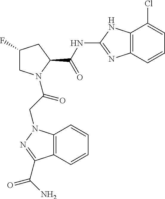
C1(F)CN(C(CN2C3=C(C=CC=C3)C(C(N)=O)=N2)=O)C(C(NC2=NC3=C(C(Cl)=CC=C3)N2)=O)C1
